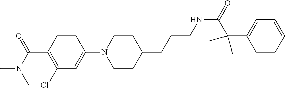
C1=CC(C(N(C)C)=O)=C(Cl)C=C1N1CCC(CCCNC(=O)C(C2=CC=CC=C2)(C)C)CC1
